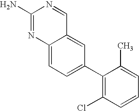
C12=CC=C(C3=C(Cl)C=CC=C3C)C=C1C=NC(N)=N2
